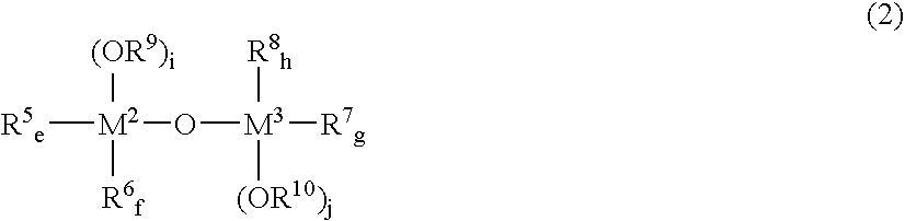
[R5e][M2]([(OR9)i])([R6f])O[M3]([R8h])([(OR10)j])[R7g]
